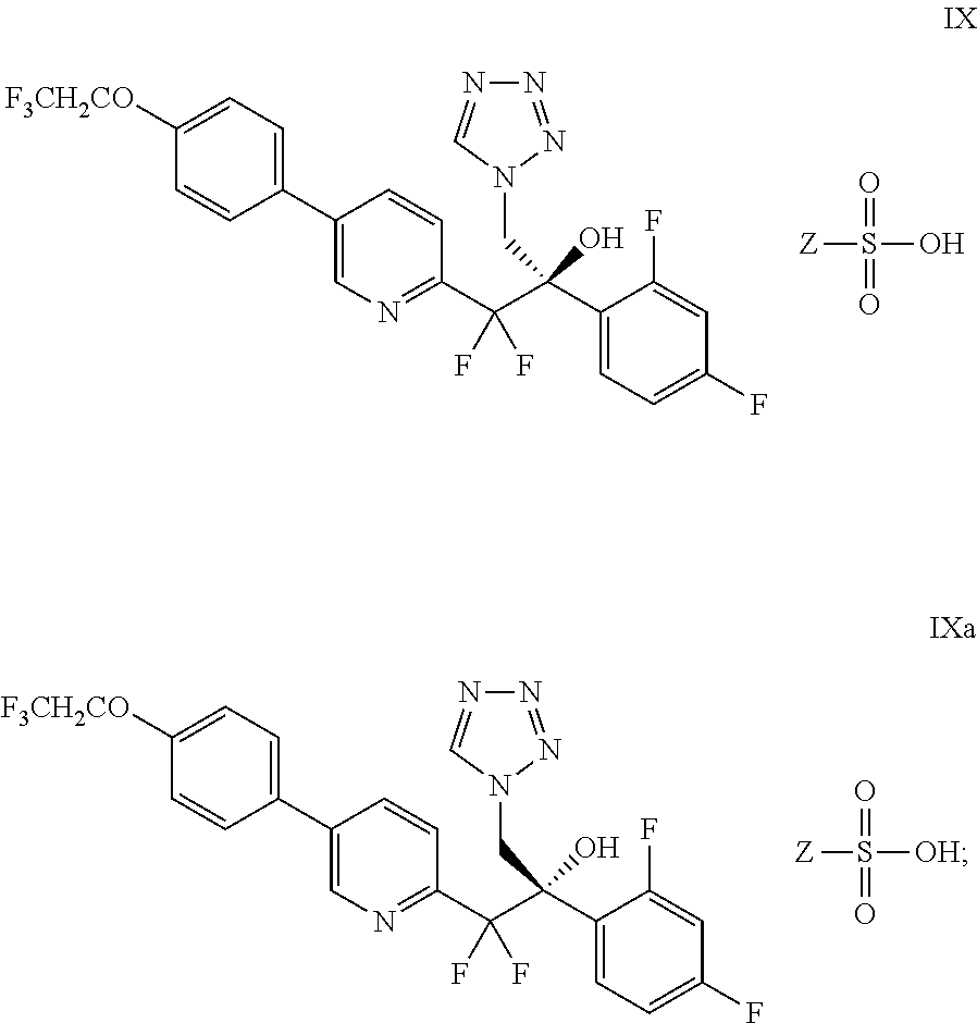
C1(C2=CN=C(C(C(C3=CC=C(F)C=C3F)(O)CN3N=NN=C3)(F)F)C=C2)=CC=C([F3CH2CO])C=C1.[Z]S(=O)(=O)O.C1(C2=CN=C(C(C(C3=CC=C(F)C=C3F)(O)CN3N=NN=C3)(F)F)C=C2)=CC=C([F3CH2CO])C=C1.[Z]S(=O)(=O)[OH]
